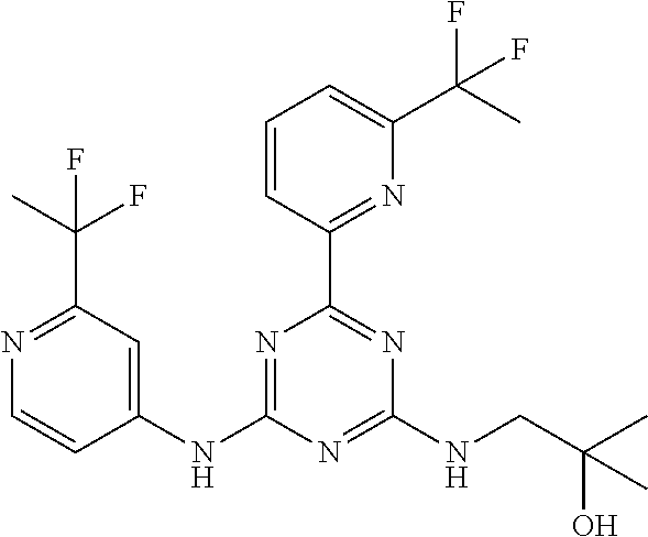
C1(NC2=NC(C3=NC(C(F)(C)F)=CC=C3)=NC(NCC(O)(C)C)=N2)=CC(C(C)(F)F)=NC=C1
